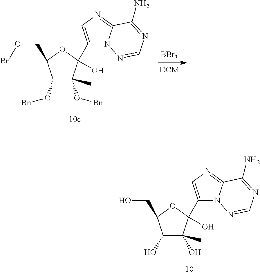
C1(O[Bn])C(C)(O[Bn])C(O)(C2=CN=C3N2N=CN=C3N)OC1CO[Bn].[BBr3].C1(O)C(C)(O)C(O)(C2=CN=C3N2N=CN=C3N)OC1CO
